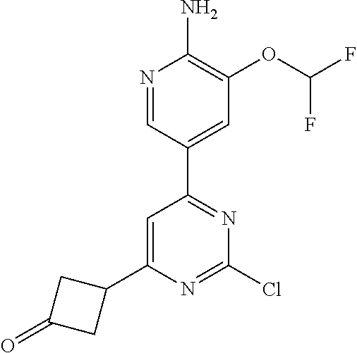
C1=C(C2CC(=O)C2)N=C(Cl)N=C1C1=CC(OC(F)F)=C(N)N=C1
